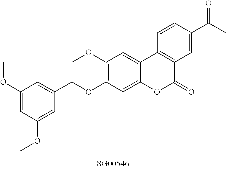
C1(OC)=CC(OC)=CC(COC2=C(OC)C=C3C(=C2)OC(=O)C2=C3C=CC(C(C)=O)=C2)=C1
